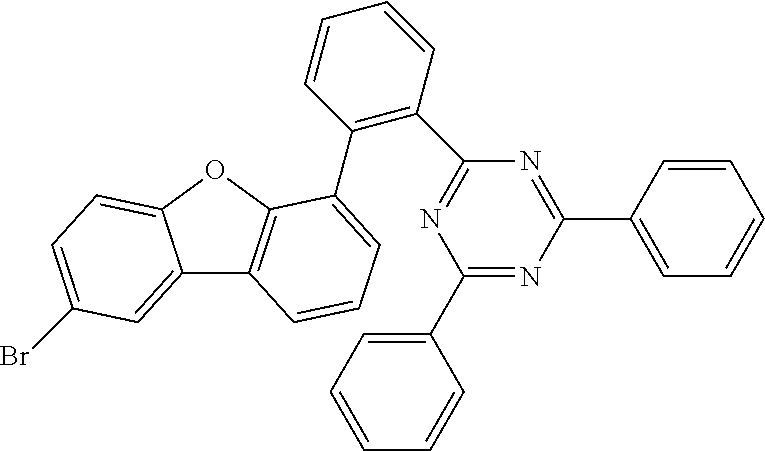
C12=CC(Br)=CC=C1OC1=C2C=CC=C1C1=C(C2=NC(C3=CC=CC=C3)=NC(C3=CC=CC=C3)=N2)C=CC=C1
